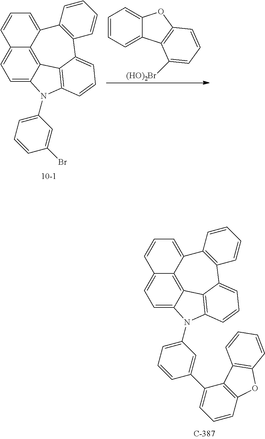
C1=CC=C2C(=C1)OC1=C2C([(HO)2Br])=CC=C1.C1=C2C3=C4C(=C1)C=CC=C4C1=C(C4=CC=CC(=C34)N2C2=CC=CC(Br)=C2)C=CC=C1.C1=C2C3=C4C(=C1)C=CC=C4C1=C(C4=CC=CC(=C34)N2C2=CC=CC(C3=CC=CC4=C3C3=C(O4)C=CC=C3)=C2)C=CC=C1
